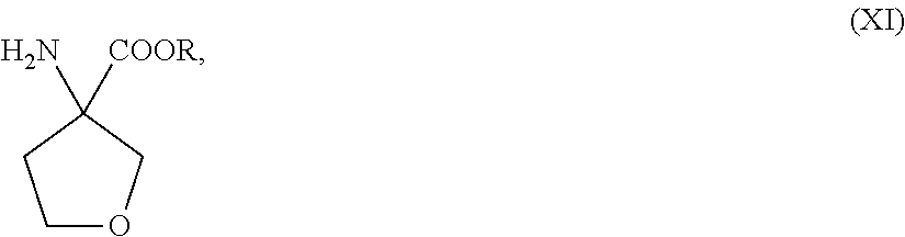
C1OCC(N)([COOR])C1
